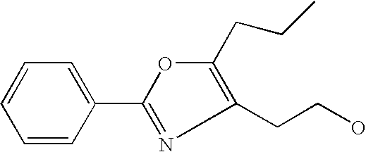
C1=CC(C2=NC(CCO)=C(CCC)O2)=CC=C1
